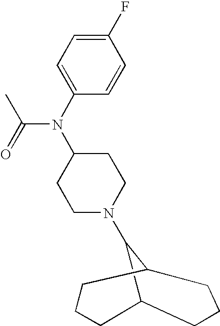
C1(F)=CC=C(N(C2CCN(C3C4CCCC3CCC4)CC2)C(=O)C)C=C1
